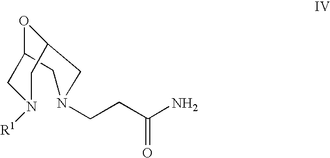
O1C2CN([R1])CC1CN(CCC(N)=O)C2
